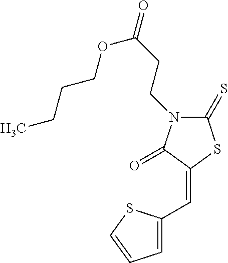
C1(=S)N(CCC(=O)OCCCC)C(=O)C(=CC2=CC=CS2)S1
